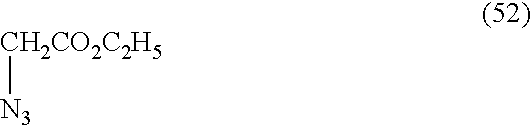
[CH2CO2C2H5][N3]
